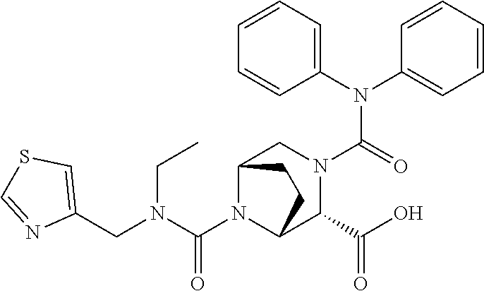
C(N1C2C(C(O)=O)N(C(N(C3=CC=CC=C3)C3=CC=CC=C3)=O)CC1CC2)(N(CC1=CSC=N1)CC)=O
